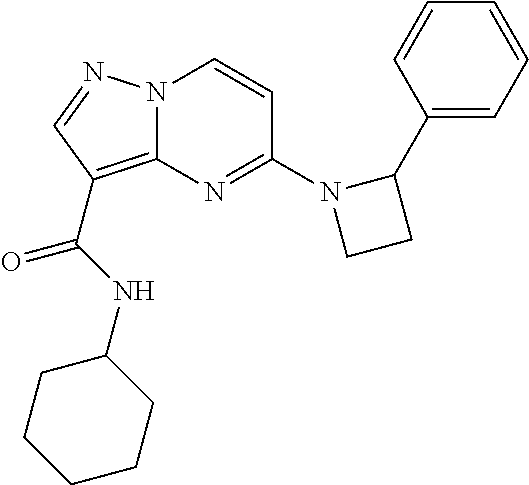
N1(C2=NC3=C(C(=O)NC4CCCCC4)C=NN3C=C2)CCC1C1=CC=CC=C1
